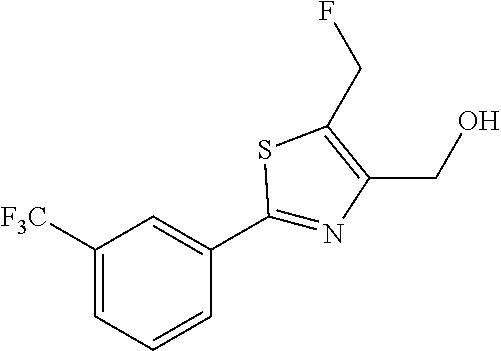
C1([F3C])=CC=CC(C2=NC(CO)=C(CF)S2)=C1
